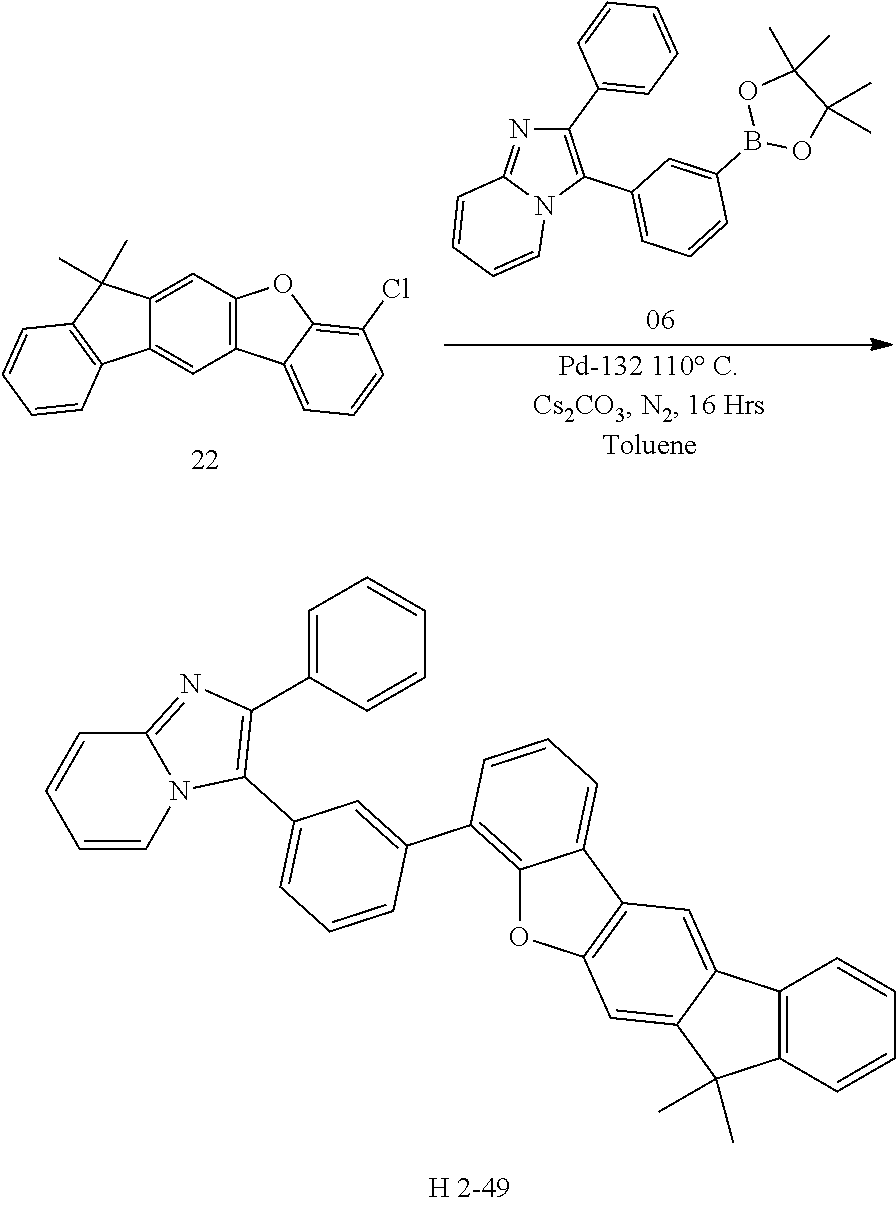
C1(C2=CC=CC=C2)=C(C2=CC=CC(B3OC(C)(C)C(C)(C)O3)=C2)N2C(=N1)C=CC=C2.C12=C(C=C3C(=C1)C1=C(C3(C)C)C=CC=C1)OC1=C(Cl)C=CC=C21.C12=C(C=CC=C1)C(C)(C)C1=CC3=C(C=C21)C1=CC=CC(C2=CC(C4=C(C5=CC=CC=C5)N=C5N4C=CC=C5)=CC=C2)=C1O3
